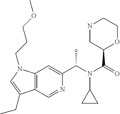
C1(C(N(C(=O)C2OCCNC2)C2CC2)C)=CC2=C(C=N1)C(CC)=CN2CCCOC
